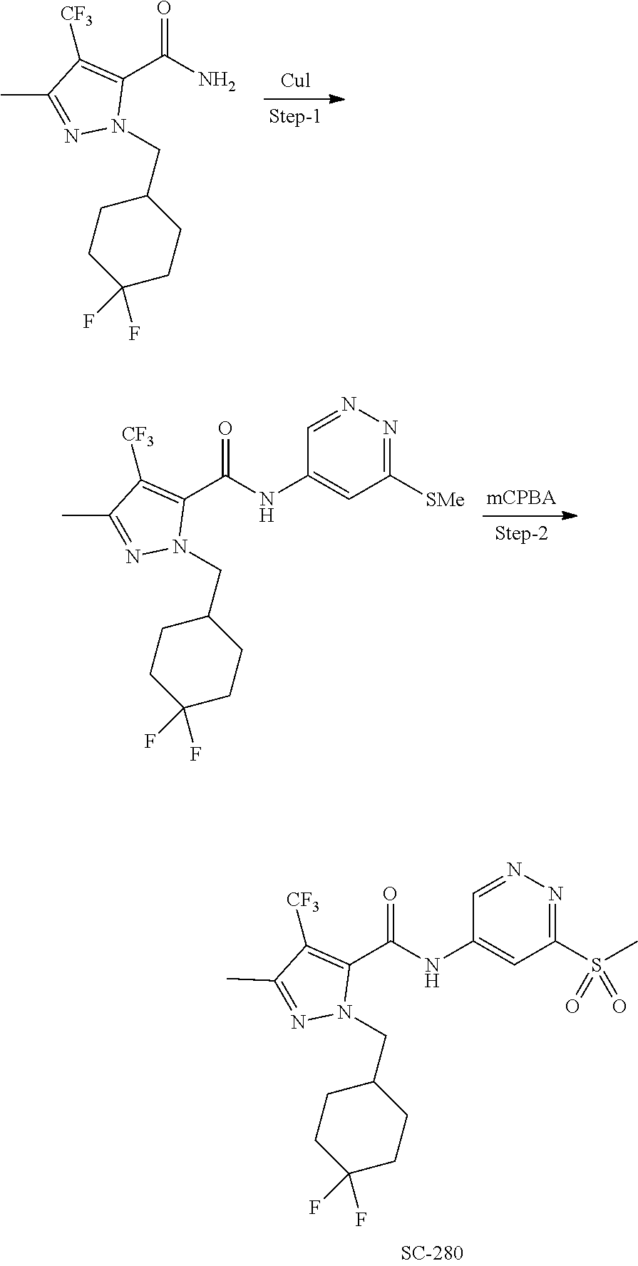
C(C1=C([CF3])C(C)=NN1CC1CCC(F)(F)CC1)(=O)NC1=CC(S(C)(=O)=O)=NN=C1.NC(C1=C([CF3])C(C)=NN1CC1CCC(F)(F)CC1)=O.N(C(C1=C([CF3])C(C)=NN1CC1CCC(F)(F)CC1)=O)C1=CC([SMe])=NN=C1
